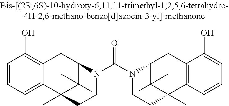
C1=CC=C2C(=C1O)CC1C(C)(C)C2(C)CCN1C(N1CCC2(C)C(C)(C)C1CC1=C2C=CC=C1O)=O
